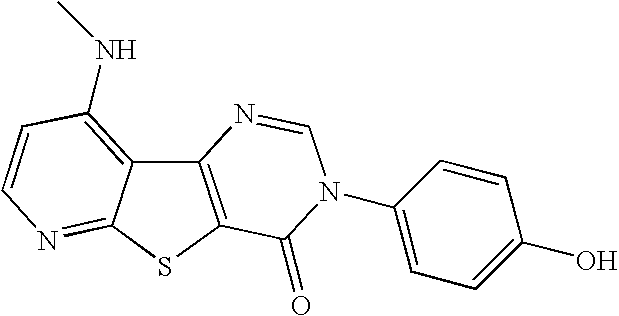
C12=C(SC3=NC=CC(NC)=C13)C(=O)N(C1=CC=C(O)C=C1)C=N2
